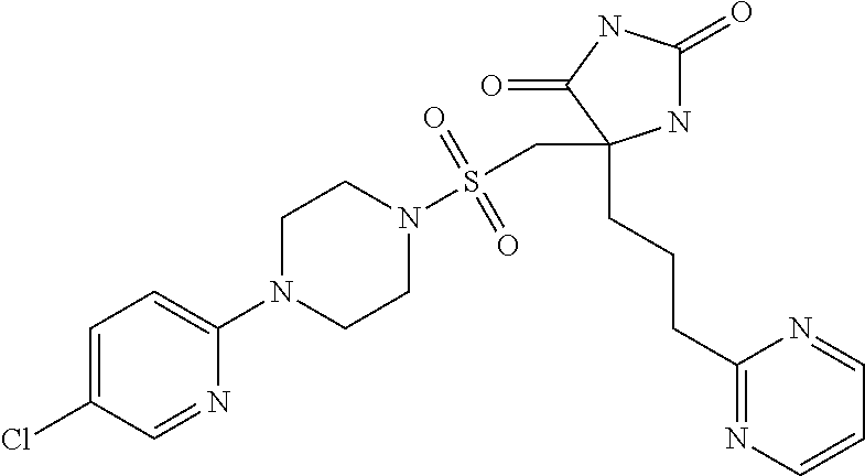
C1=C(Cl)C=NC(N2CCN(S(=O)(=O)CC3(CCCC4=NC=CC=N4)NC(=O)NC3=O)CC2)=C1
